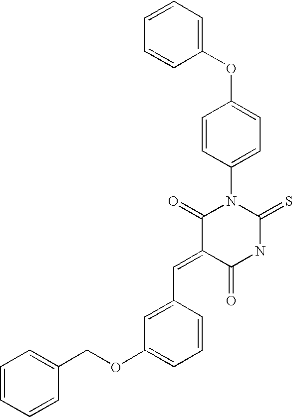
O=C1C(=CC2=CC(OCC3=CC=CC=C3)=CC=C2)C(=O)NC(=S)N1C1=CC=C(OC2=CC=CC=C2)C=C1
